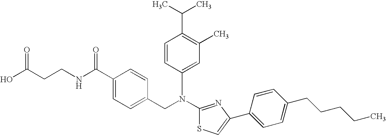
N(C1=NC(C2=CC=C(CCCCC)C=C2)=CS1)(CC1=CC=C(C(NCCC(O)=O)=O)C=C1)C1=CC(C)=C(C(C)C)C=C1
